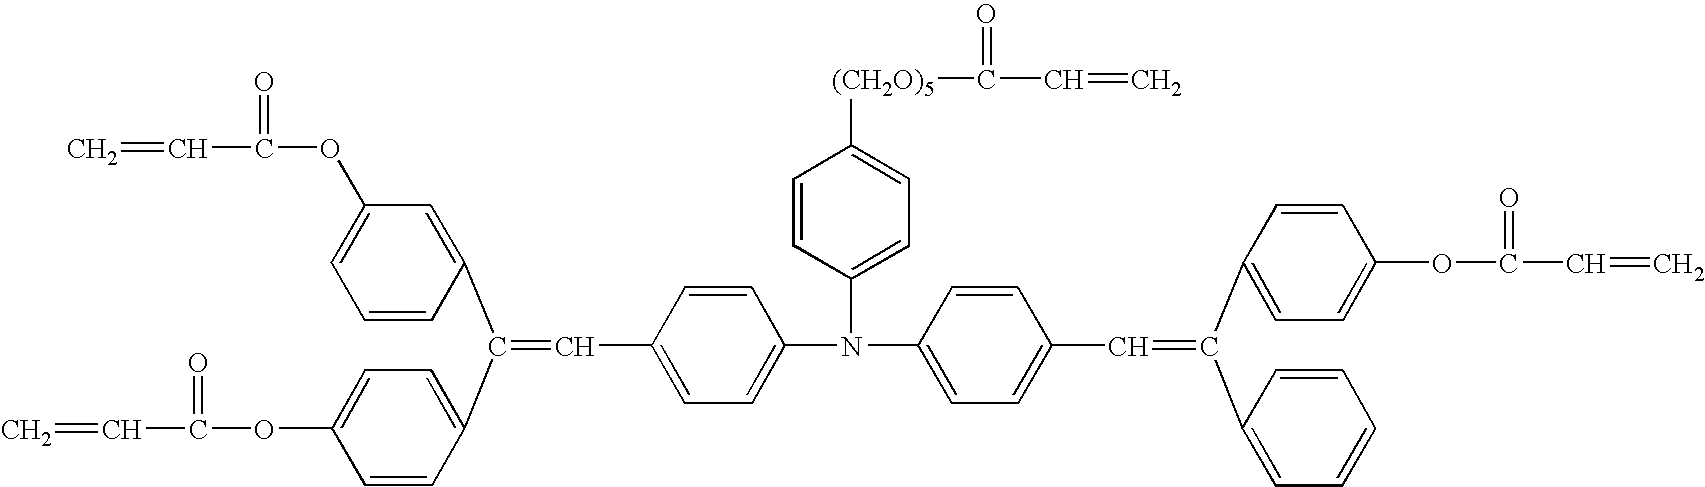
C1=C(OC(=O)C=C)C=C(C(C2=CC=C(OC(=O)C=C)C=C2)=CC2=CC=C(N(C3=CC=C([(CH2O)5]C(=O)C=C)C=C3)C3=CC=C(C=C(C4=CC=C(OC(=O)C=C)C=C4)C4=CC=CC=C4)C=C3)C=C2)C=C1
